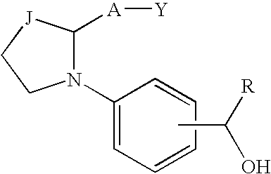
N1(C2=CC=CC=C2)C([A][Y])[J]CC1.CC([R])O
